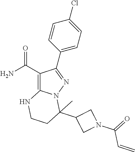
C1(C(N)=O)=C2N(N=C1C1=CC=C(Cl)C=C1)C(C1CN(C(=O)C=C)C1)(C)CCN2
